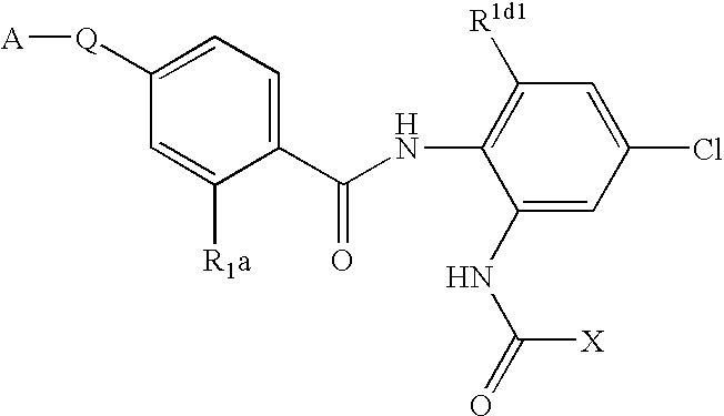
C1(C(NC2=C([R1d1])C=C(Cl)C=C2NC(=O)[X])=O)=CC=C([Q][A])C=C1[R1a]
